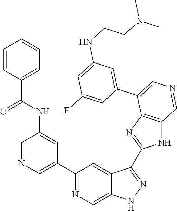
C1(C2=CN=CC(NC(=O)C3=CC=CC=C3)=C2)=NC=C2C(=C1)C(C1=NC3=C(N1)C=NC=C3C1=CC(NCCN(C)C)=CC(F)=C1)=NN2
